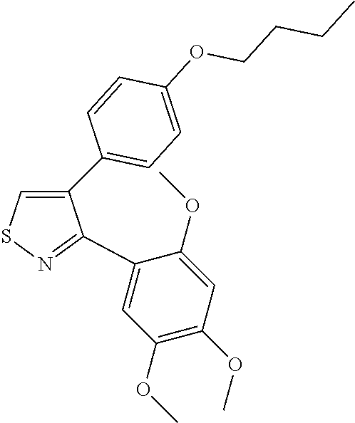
C1(C2=CC=C(OCCCC)C=C2)=CSN=C1C1=CC(OC)=C(OC)C=C1OC
